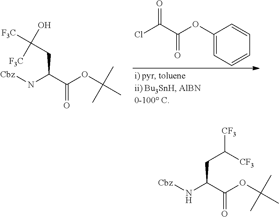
ClC(C(OC1=CC=CC=C1)=O)=O.[Cbz]NC(C(OC(C)(C)C)=O)CC([F3C])(O)[F3C].[Cbz]NC(C(OC(C)(C)C)=O)CC([CF3])[CF3]
